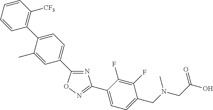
C1(C2=CC=C(C3=C([CF3])C=CC=C3)C(C)=C2)=NC(C2=CC=C(CN(CC(O)=O)C)C(F)=C2F)=NO1
